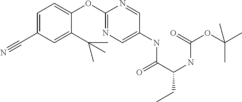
C1(OC2=NC=C(NC(C(NC(OC(C)(C)C)=O)CC)=O)C=N2)=CC=C(C#N)C=C1C(C)(C)C
